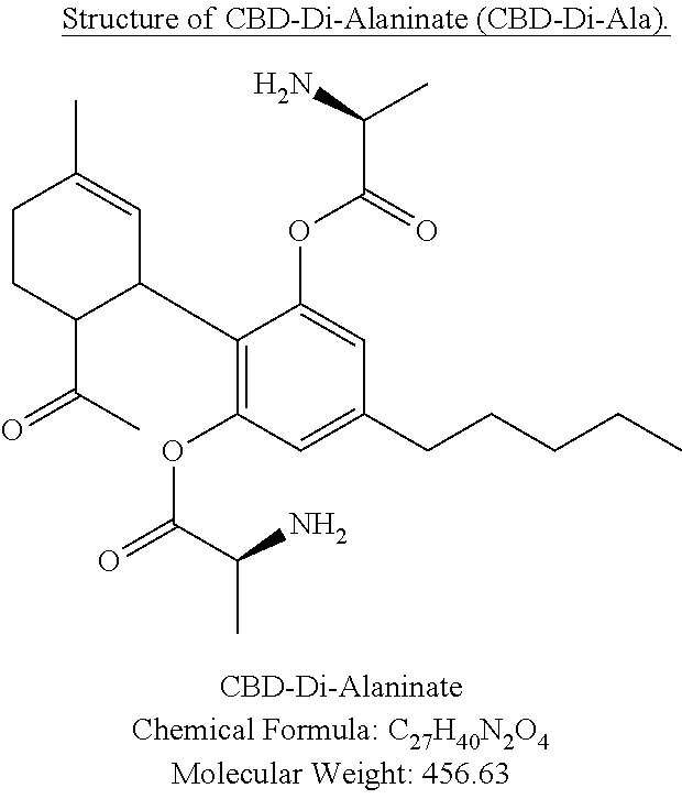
C1(C2C=C(C)CCC2C(=O)C)=C(OC(=O)C(C)N)C=C(CCCCC)C=C1OC(=O)C(C)N
